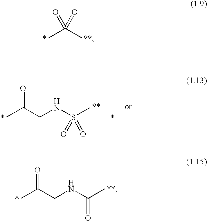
CC(C)(=O)=O.CC(CNC(C)=O)=O.CC(CNS(C)(=O)=O)=O
